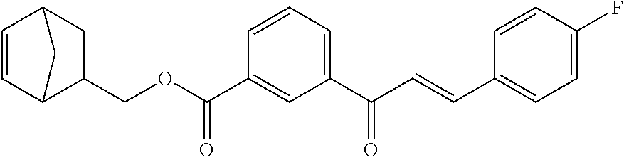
C1(C(C=CC2=CC=C(F)C=C2)=O)=CC=CC(C(OCC2CC3C=CC2C3)=O)=C1
